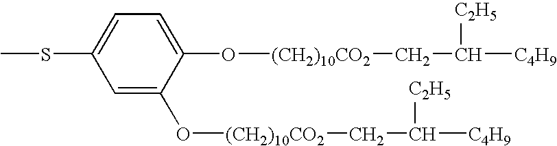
C1=C(O[(CH2)10CO2]CC([C2H5])[C4H9])C(O[(CH2)10CO2]CC([C2H5])[C4H9])=CC=C1SC
